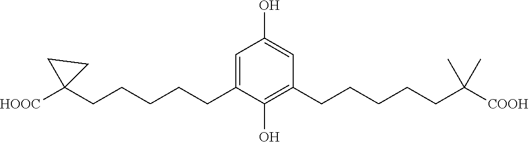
C1(O)=CC(CCCCCC(C)(C)[COOH])=C(O)C(CCCCCC2([HOOC])CC2)=C1
